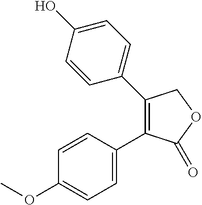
C1=C(C2=C(C3=CC=C(O)C=C3)COC2=O)C=CC(OC)=C1
